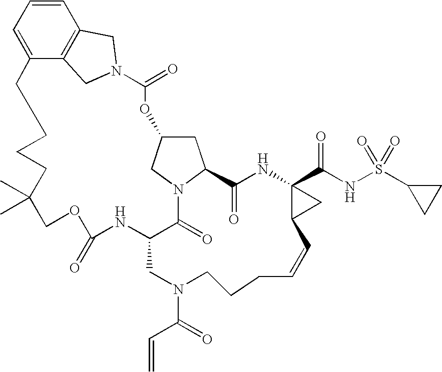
C1=CC=C2C3=C1CN(C3)C(=O)OC1CC3N(C1)C(=O)C(NC(=O)OCC(C)(C)CCCC2)CN(C(=O)C=C)CCCC=CC1C(C(NS(C2CC2)(=O)=O)=O)(NC3=O)C1
